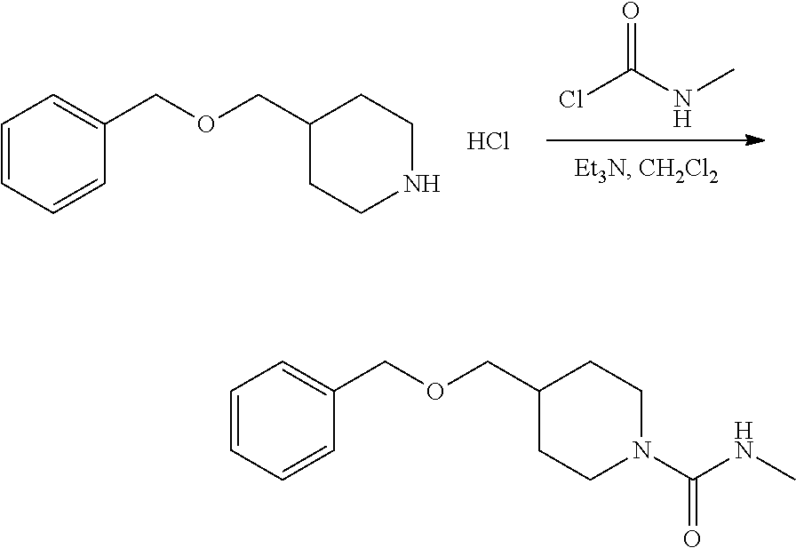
C1=CC=CC(COCC2CCN(C(NC)=O)CC2)=C1.ClC(NC)=O.C1=CC=CC(COCC2CCNCC2)=C1.Cl
